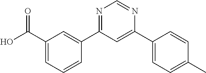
C1(C(O)=O)=CC=CC(C2=NC=NC(C3=CC=C(C)C=C3)=C2)=C1
